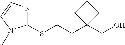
C1(SCCC2(CO)CCC2)=NC=CN1C
